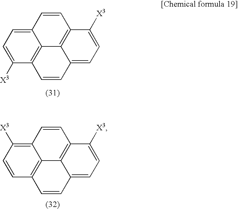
C1=CC2=CC=C([X3])C3=C2C2=C1C([X3])=CC=C2C=C3.C1=CC2=C([X3])C=CC3=C2C2=C1C([X3])=CC=C2C=C3
